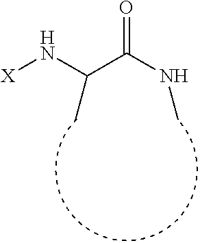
C(C(NC)=O)(N[X])C
